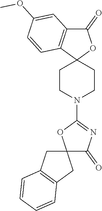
C1CN(C2=NC(=O)C3(O2)CC2=C(C3)C=CC=C2)CCC12OC(=O)C1=C2C=CC(OC)=C1
